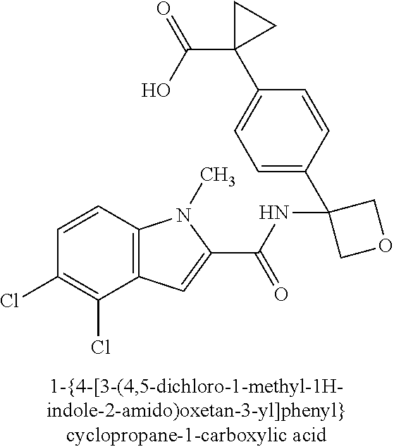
C1=CC2=C(C(Cl)=C1Cl)C=C(C(NC1(C3=CC=C(C4(C(O)=O)CC4)C=C3)COC1)=O)N2C
